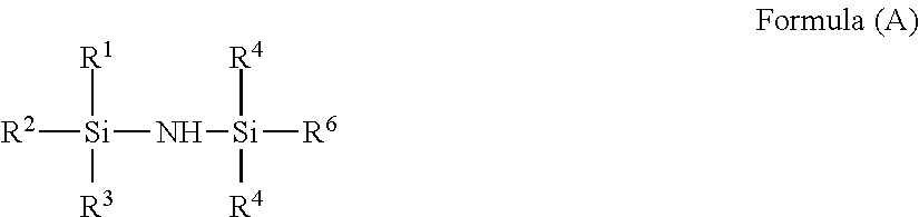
[R2][Si](N[Si]([R6])([R4])[R4])([R1])[R3]
